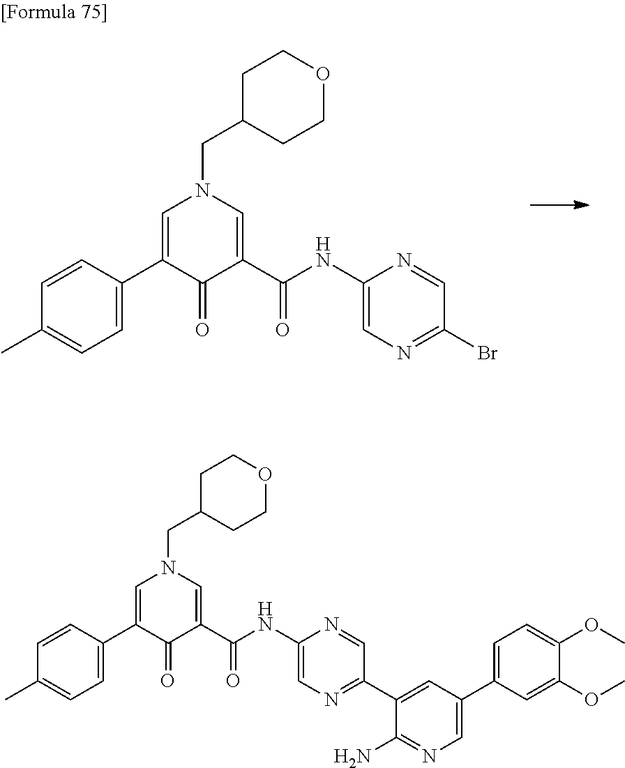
C1(NC(=O)C2=CN(CC3CCOCC3)C=C(C3=CC=C(C)C=C3)C2=O)=CN=C(Br)C=N1.C1(NC(=O)C2=CN(CC3CCOCC3)C=C(C3=CC=C(C)C=C3)C2=O)=CN=C(C2=CC(C3=CC=C(OC)C(OC)=C3)=CN=C2N)C=N1
